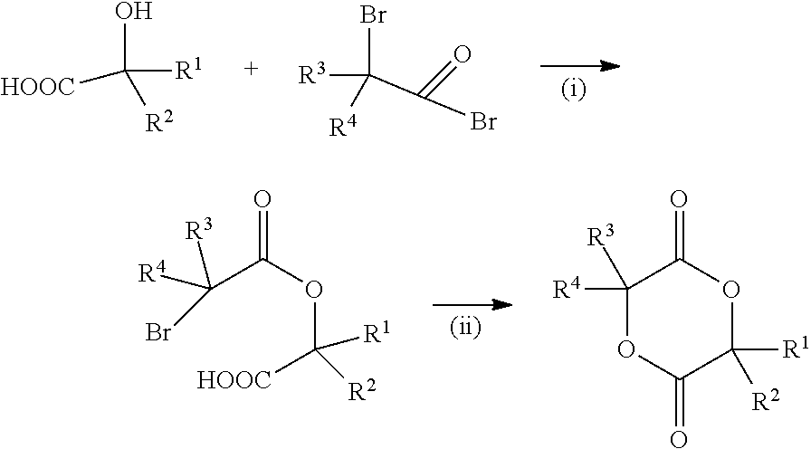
C([R1])(O)([HOOC])[R2].[R3]C(Br)([R4])C(Br)=O.C(C(OC([HOOC])([R2])[R1])=O)([R4])([R3])Br.C1([R4])([R3])OC(=O)C([R1])([R2])OC1=O
